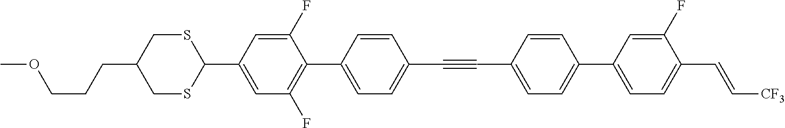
COCCCC1CSC(C2=CC(F)=C(C3=CC=C(C#CC4=CC=C(C5=CC=C(C=C[CF3])C(F)=C5)C=C4)C=C3)C(F)=C2)SC1
